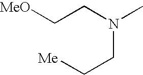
[MeO]CCN(C)CC[Me]
